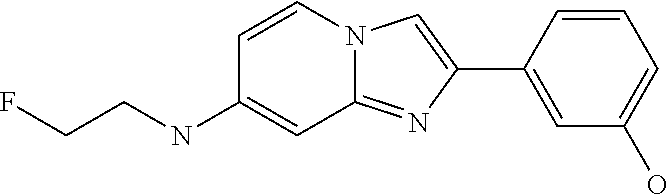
C1=CN2C(=NC(C3=CC(O)=CC=C3)=C2)C=C1NCCF
